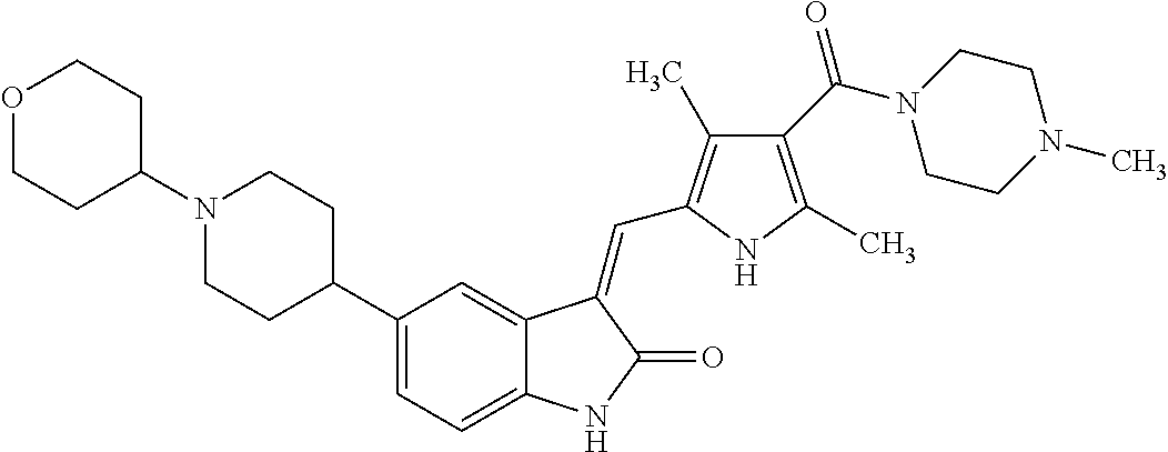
C1(C2CCN(C3CCOCC3)CC2)=CC=C2C(=C1)C(=CC1=C(C)C(C(N3CCN(C)CC3)=O)=C(C)N1)C(=O)N2
